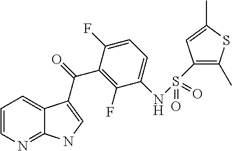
C1=CN=C2C(=C1)C(C(=O)C1=C(F)C(NS(C3=C(C)SC(C)=C3)(=O)=O)=CC=C1F)=CN2
